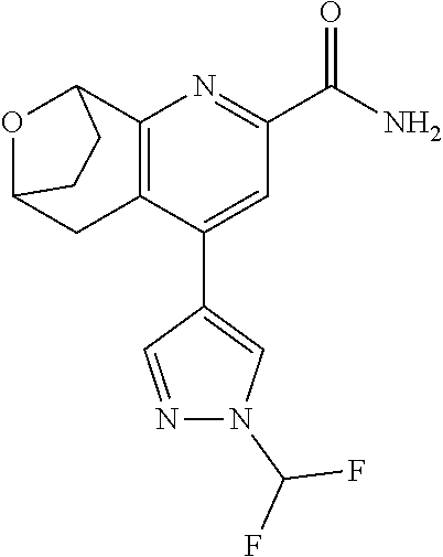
C12=C(C(C3=CN(C(F)F)N=C3)=CC(C(N)=O)=N1)CC1OC2CC1
